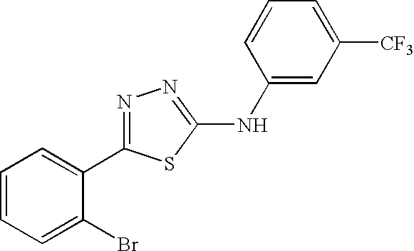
C1=CC=C(Br)C(C2=NN=C(NC3=CC([CF3])=CC=C3)S2)=C1
